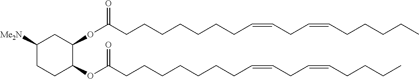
C(CCCCC=CCC=CCCCCC)CCC(OC1C(OC(CCCCCCCC=CCC=CCCCC)=O)CCC([Me2N])C1)=O
